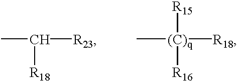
C[(C)q]([R15])([R16])[R18].CC([R23])[R18]
